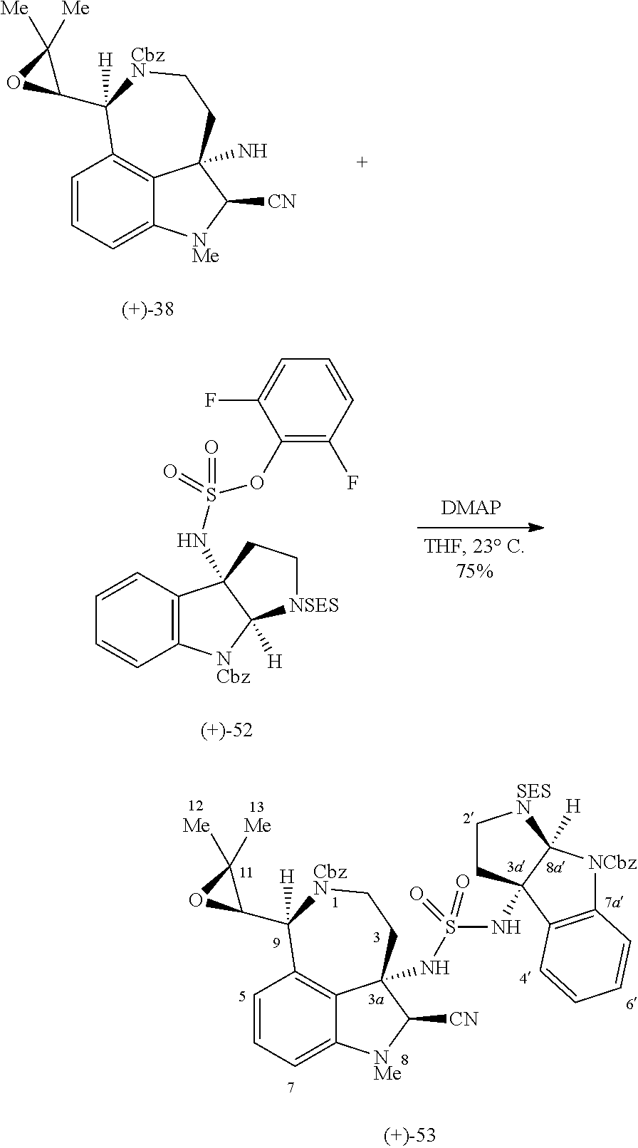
C1=CC=C2C3=C1C(C1OC1([Me])[Me])([H])[CbzN]CCC3(N)C([CN])[NMe]2.C12=C(C=CC=C1)C1(NS(=O)(=O)OC3=C(F)C=CC=C3F)C([H])([NCbz]2)[NSES]CC1.C1=CC=C2C3=C1C(C1OC1([Me])[Me])([H])[CbzN]CCC3(NS(=O)(=O)NC13CC[SESN]C1([H])[NCbz]C1=C3C=CC=C1)C([CN])[NMe]2
